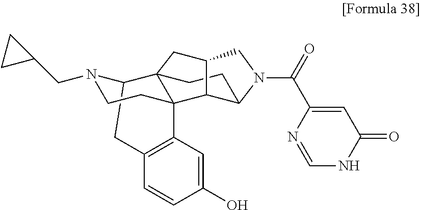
C12CC3=C(C=C(O)C=C3)C3(CCN1CC1CC1)C21CCC2C3C(C1)CN2C(=O)C1=CC(=O)NC=N1
